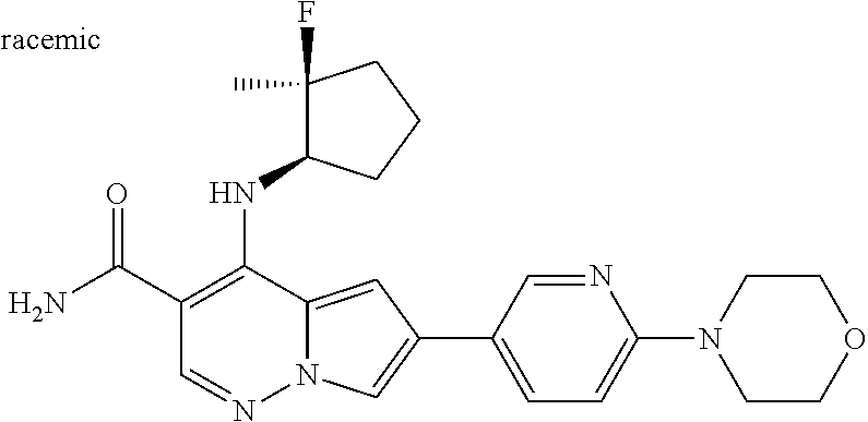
O=C(C1=C(NC2C(F)(C)CCC2)C2=CC(C3=CC=C(N4CCOCC4)N=C3)=CN2N=C1)N
